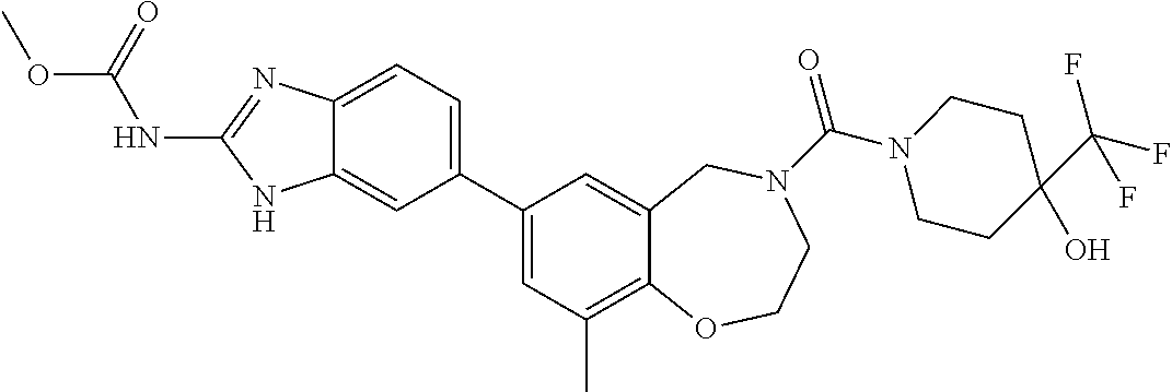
C12=CC=C(C3=CC(C)=C4C(=C3)CN(C(=O)N3CCC(O)(C(F)(F)F)CC3)CCO4)C=C1NC(NC(OC)=O)=N2
